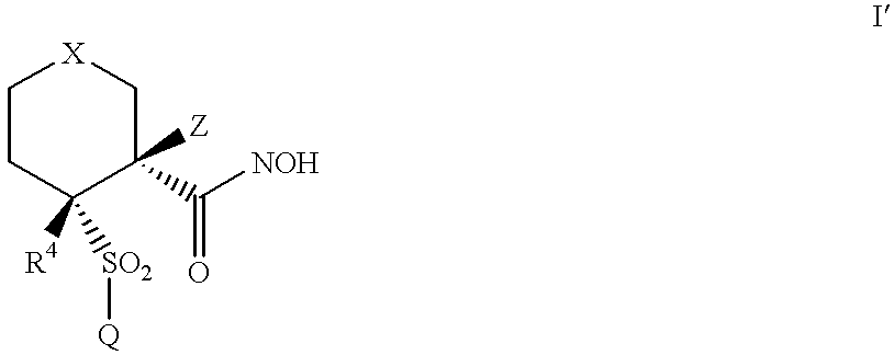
C1CC([R4])([SO2][Q])C([Z])(C([NOH])=O)C[X]1
